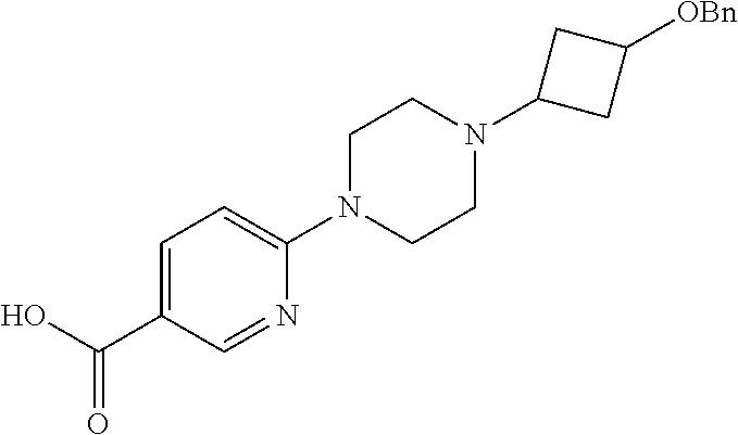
C1=C(C(=O)O)C=NC(N2CCN(C3CC([OBn])C3)CC2)=C1
